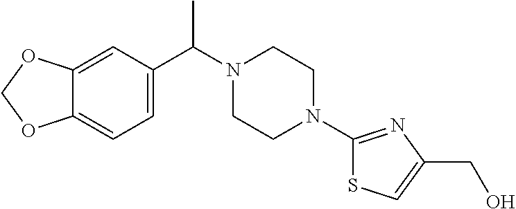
C12=CC(C(N3CCN(C4=NC(CO)=CS4)CC3)C)=CC=C1OCO2
